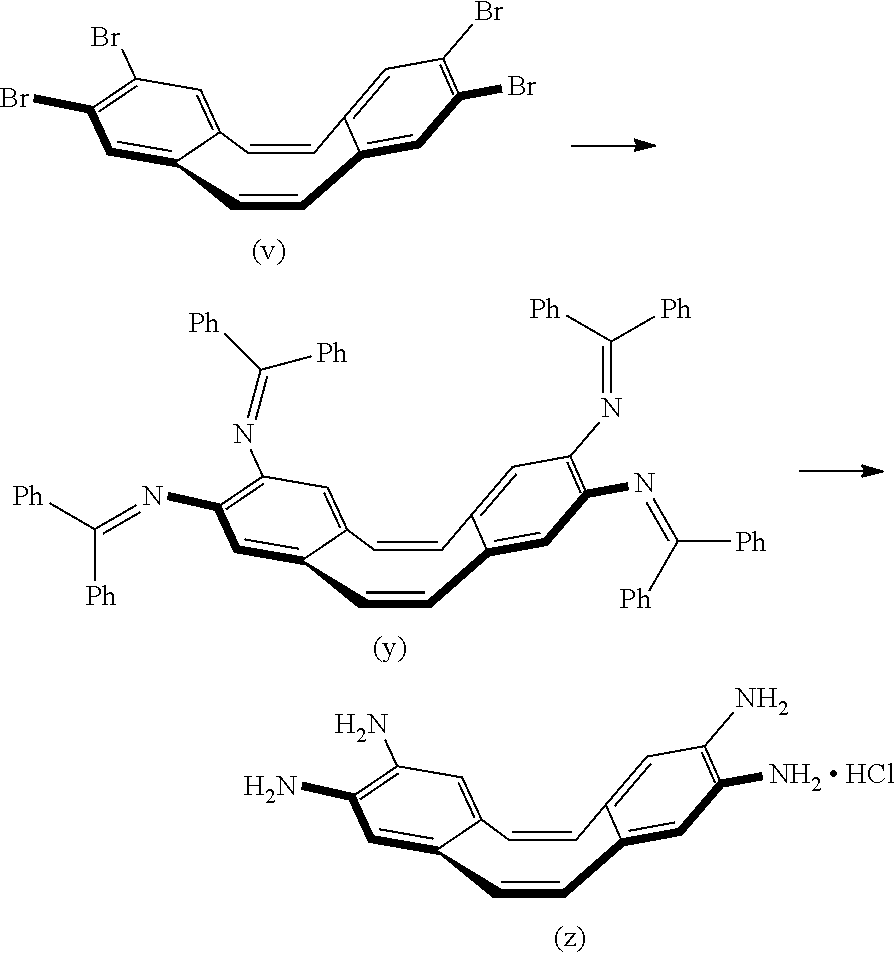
C1=CC2=CC([NH2  HCl])=C(N)C=C2C=CC2=CC(N)=C(N)C=C12.C1=CC2=CC(Br)=C(Br)C=C2C=CC2=CC(Br)=C(Br)C=C12.C1=CC2=CC(N=C([Ph])[Ph])=C(N=C([Ph])[Ph])C=C2C=CC2=CC(N=C([Ph])[Ph])=C(N=C([Ph])[Ph])C=C12
